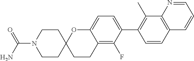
C1CN(C(N)=O)CCC12CCC1=C(F)C(C3=C(C)C4=C(C=C3)C=CC=N4)=CC=C1O2
